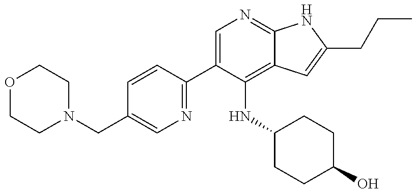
C1(C2=CN=C3C(=C2NC2CCC(O)CC2)C=C(CCC)N3)=NC=C(CN2CCOCC2)C=C1
